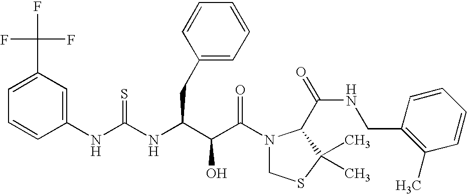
C1(NC(=S)NC(CC2=CC=CC=C2)C(C(N2CSC(C)(C)C2C(NCC2=C(C)C=CC=C2)=O)=O)O)=CC(C(F)(F)F)=CC=C1
